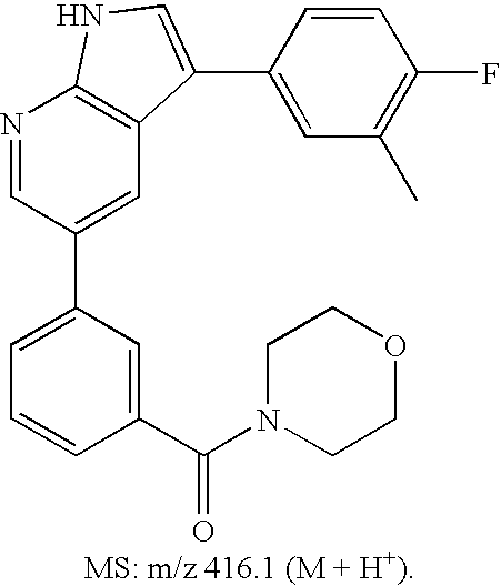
C1=C(C2=CC3=C(N=C2)NC=C3C2=CC(C)=C(F)C=C2)C=C(C(=O)N2CCOCC2)C=C1
